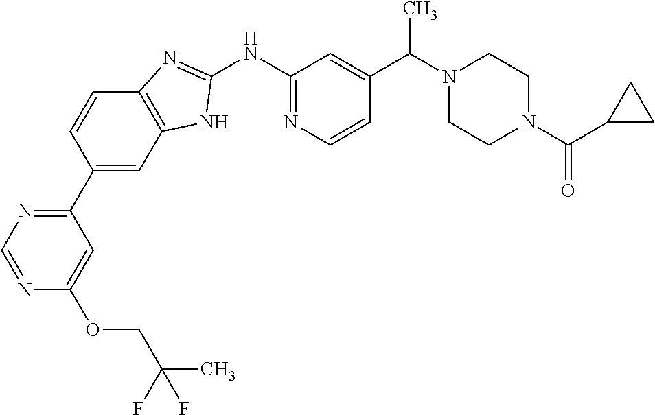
C1(C2=CC3=C(C=C2)N=C(NC2=NC=CC(C(N4CCN(C(C5CC5)=O)CC4)C)=C2)N3)=NC=NC(OCC(F)(C)F)=C1
